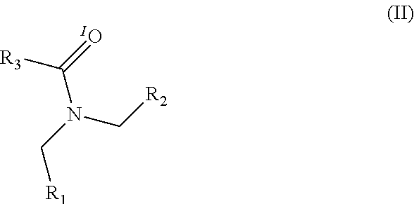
C(N(C[R1])C[R2])(=[IO])[R3]
